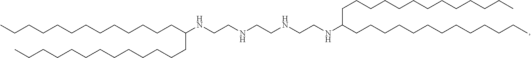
C(CCCCCCCCCCCC(CCCCCCCCCCCCC)NCCNCCNCCNC(CCCCCCCCCCCCC)CCCCCCCCCCCCC)C
